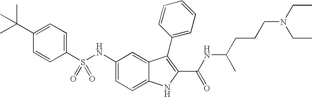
C1(C(C)(C)C)=CC=C(S(NC2=CC=C3C(=C2)C(C2=CC=CC=C2)=C(C(NC(CCCN(CC)CC)C)=O)N3)(=O)=O)C=C1
